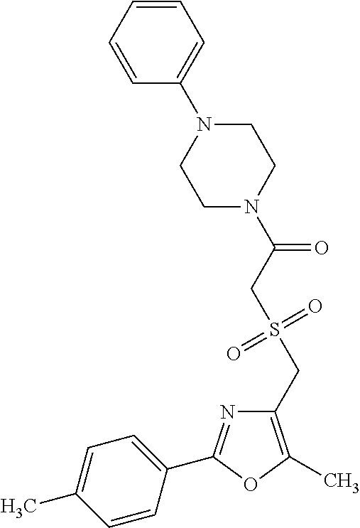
C1(CS(=O)(=O)CC(=O)N2CCN(C3=CC=CC=C3)CC2)=C(C)OC(C2=CC=C(C)C=C2)=N1
